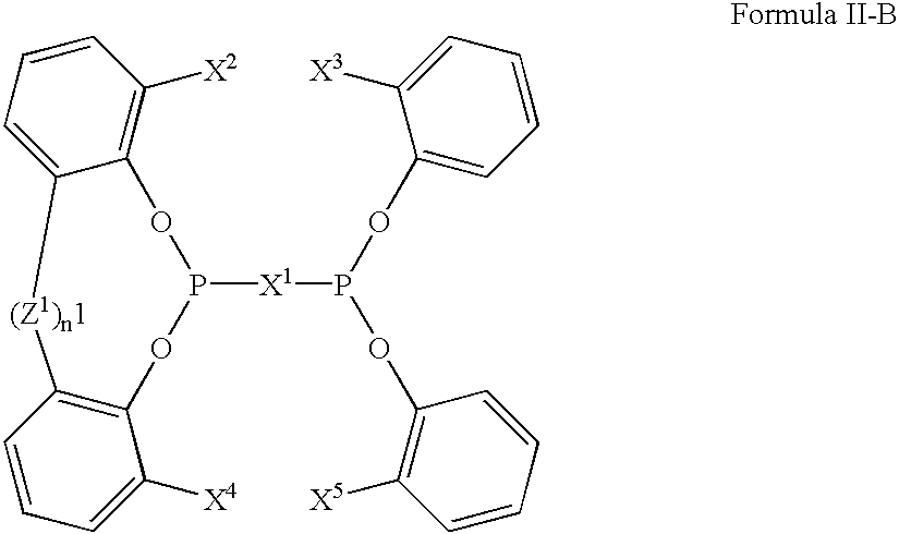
P1([X1]P(OC2=CC=CC=C2[X3])OC2=C([X5])C=CC=C2)OC2=C([X2])C=CC=C2[(Z1)n1]C2=C(O1)C([X4])=CC=C2
